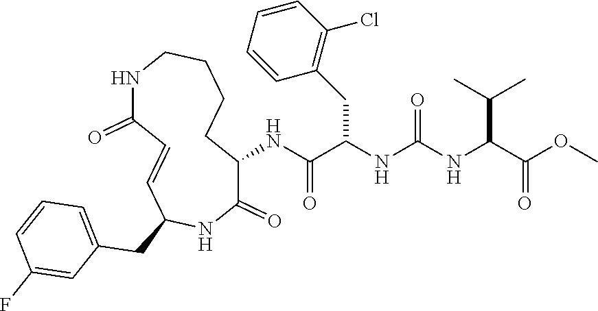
COC(C(NC(NC(C(NC1C(=O)NC(CC2=CC=CC(F)=C2)C=CC(=O)NCCCC1)=O)CC1=C(Cl)C=CC=C1)=O)C(C)C)=O
